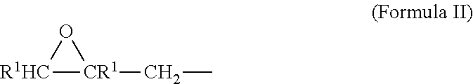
O1[R1HC][CR1]1CC
